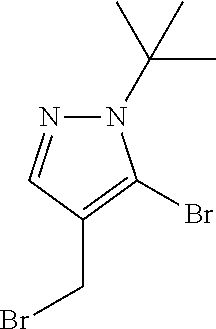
N1(C(C)(C)C)N=CC(CBr)=C1Br
